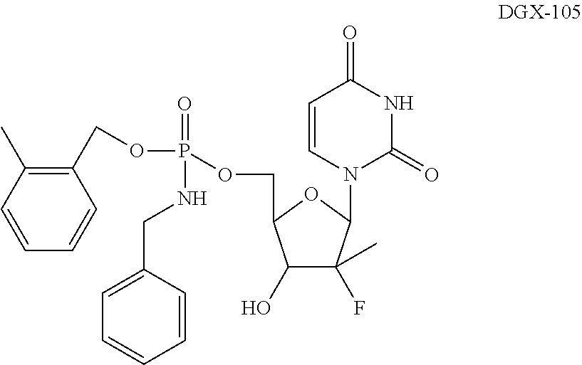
C1(O)C(F)(C)C(N2C(=O)NC(=O)C=C2)OC1COP(=O)(NCC1=CC=CC=C1)OCC1=C(C)C=CC=C1
